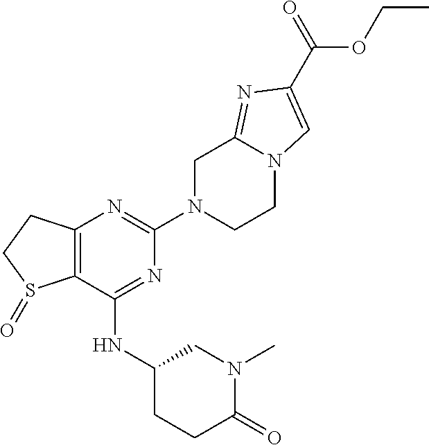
C12=C(C(NC3CCC(=O)N(C)C3)=NC(N3CCN4C(=NC(C(=O)OCC)=C4)C3)=N1)S(=O)CC2
